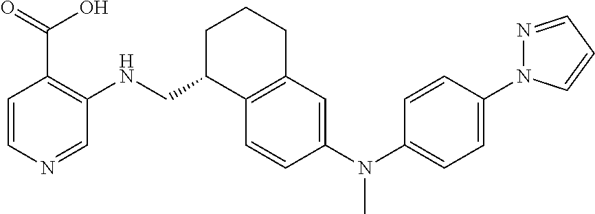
C1=CN=CC(NCC2C3=C(CCC2)C=C(N(C2=CC=C(N4N=CC=C4)C=C2)C)C=C3)=C1C(=O)O
